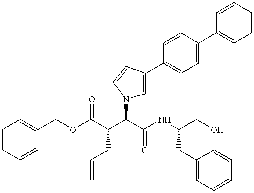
N1(C(C(C(OCC2=CC=CC=C2)=O)CC=C)C(NC(CO)CC2=CC=CC=C2)=O)C=C(C2=CC=C(C3=CC=CC=C3)C=C2)C=C1
